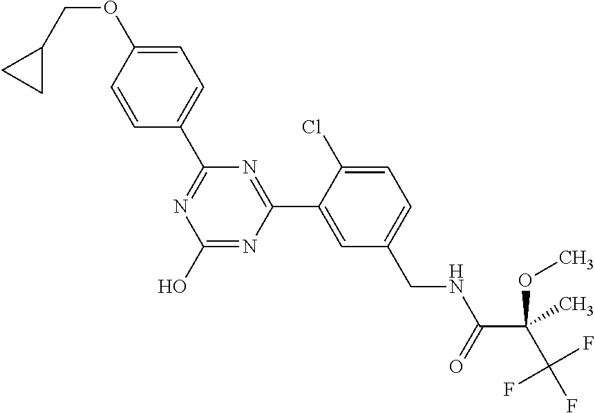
C1(C2=NC(O)=NC(C3=CC(CNC(C(C(F)(F)F)(C)OC)=O)=CC=C3Cl)=N2)=CC=C(OCC2CC2)C=C1
